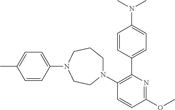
CC1=CC=C(N2CCCN(C3=C(C4=CC=C(N(C)C)C=C4)N=C(OC)C=C3)CC2)C=C1
